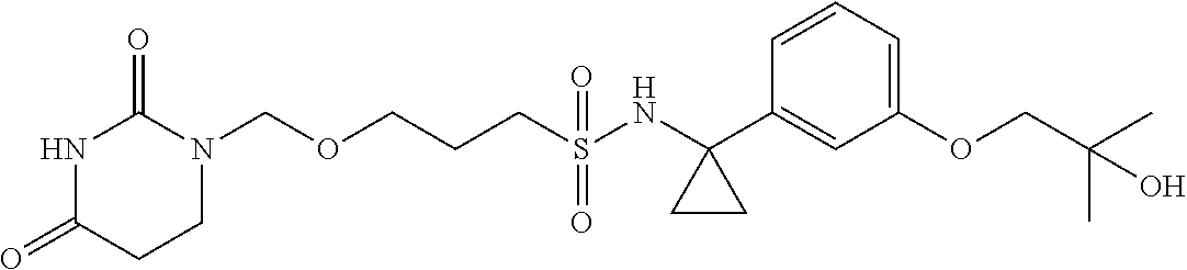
O(CCCS(NC1(C2=CC(OCC(C)(C)O)=CC=C2)CC1)(=O)=O)CN1C(=O)NC(=O)CC1
